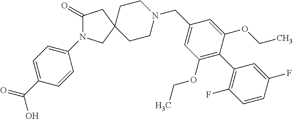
C1(=O)N(C2=CC=C(C(O)=O)C=C2)CC2(C1)CCN(CC1=CC(OCC)=C(C3=C(F)C=CC(F)=C3)C(OCC)=C1)CC2
